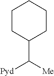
C1(C([Pyd])[Me])CCCCC1
